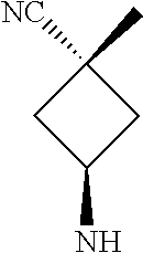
C1(C)([NC])CC(N)C1
